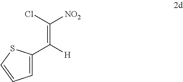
C1=C(C([H])=C(Cl)[NO2])SC=C1
